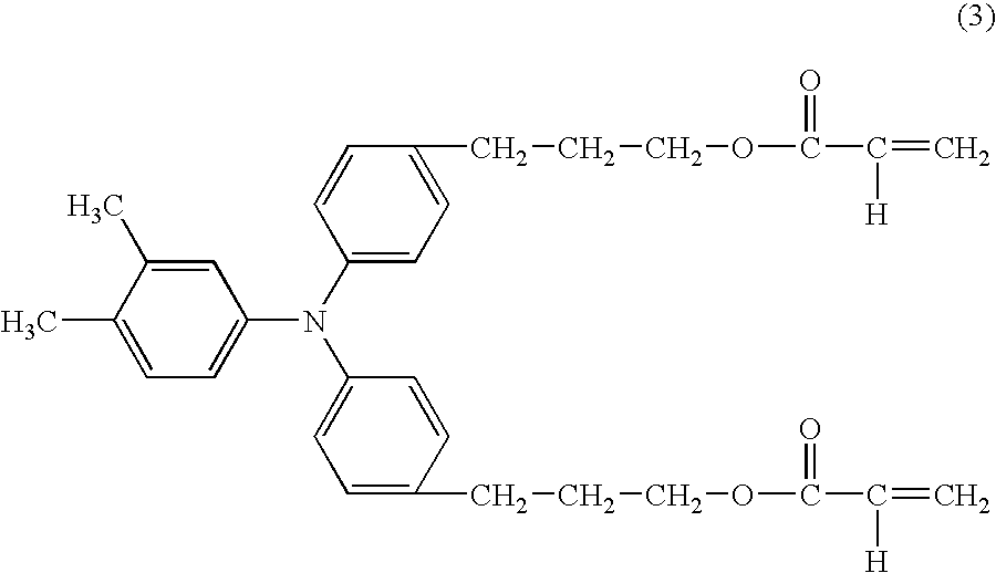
C1=C(C)C(C)=CC=C1N(C1=CC=C(CCCOC(=O)C(=C)[H])C=C1)C1=CC=C(CCCOC(C([H])=C)=O)C=C1
